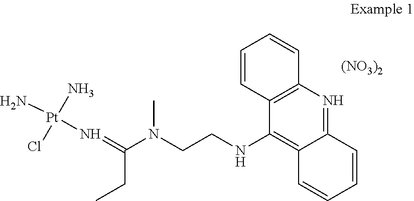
[(NO3)2].C12=NC3=C(C(NCCN(C)C(CC)=N[Pt](N)(N)Cl)=C1C=CC=C2)C=CC=C3
